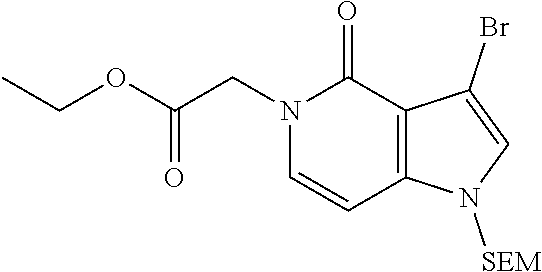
C1=CN(CC(OCC)=O)C(=O)C2=C1N([SEM])C=C2Br
